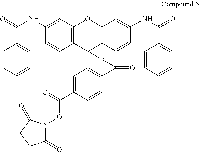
C1(NC(=O)C2=CC=CC=C2)=CC2=C(C=C1)C1(C3=C(O2)C=C(NC(=O)C2=CC=CC=C2)C=C3)C2=C(C(=O)O1)C=CC(C(=O)ON1C(=O)CCC1=O)=C2
